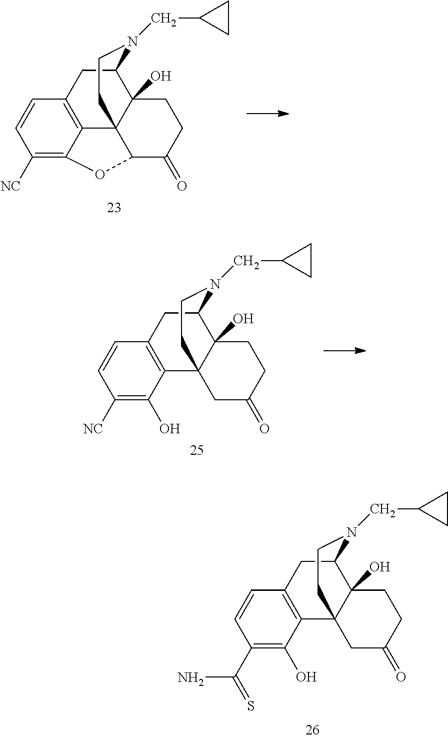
C1([NC])=C2C3=C(C=C1)CC1C4(O)C3(CCN1CC1CC1)C(C(=O)CC4)O2.C1(C(=S)N)=C(O)C2=C(C=C1)CC1C3(O)C2(CCN1CC1CC1)CC(=O)CC3.C1([NC])=C(O)C2=C(C=C1)CC1C3(O)C2(CCN1CC1CC1)CC(=O)CC3
